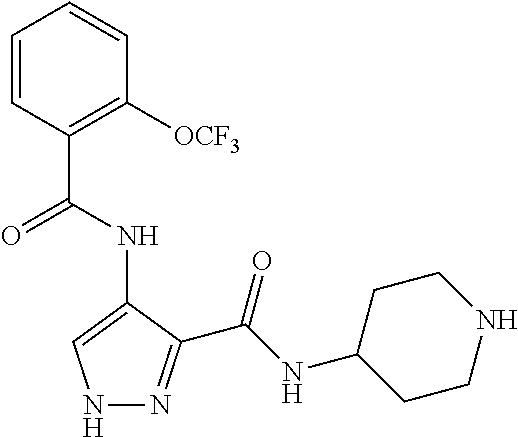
N1N=C(C(NC2CCNCC2)=O)C(NC(=O)C2=C([OCF3])C=CC=C2)=C1
